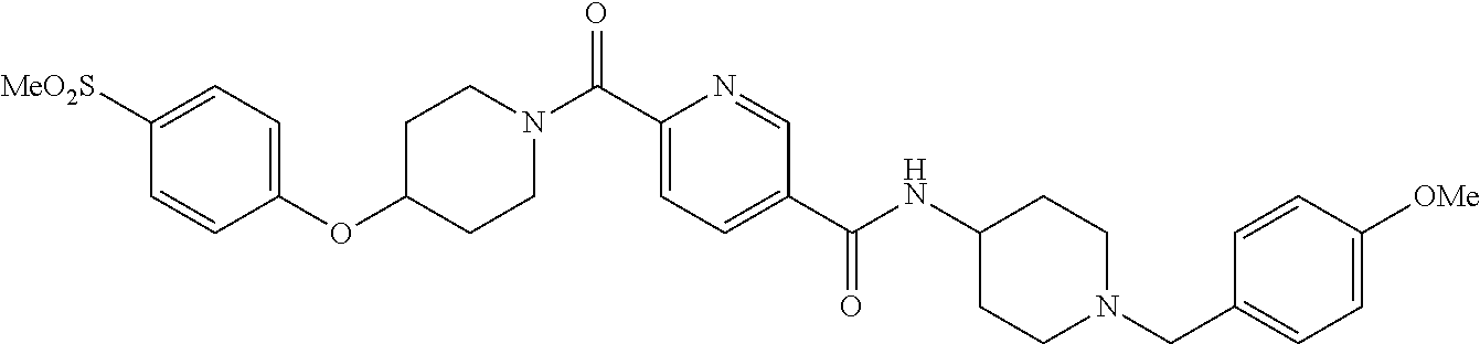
C1(OC2CCN(C(C3=CC=C(C(NC4CCN(CC5=CC=C([OMe])C=C5)CC4)=O)C=N3)=O)CC2)=CC=C([MeO2S])C=C1
